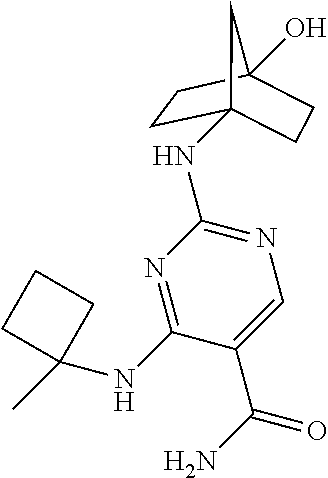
N1=C(NC2(C)CCC2)C(C(N)=O)=CN=C1NC12CCC(O)(CC1)C2
